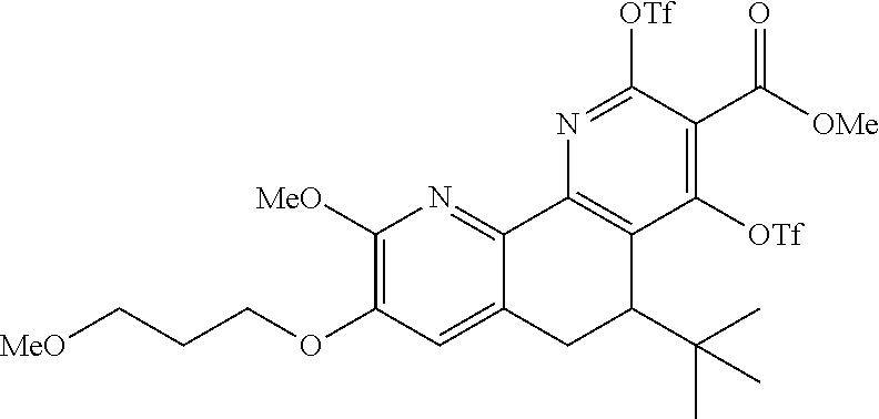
C1([MeO])=C(OCCC[MeO])C=C2C(=N1)C1=C(C(C(C)(C)C)C2)C([OTf])=C(C([OMe])=O)C([OTf])=N1
